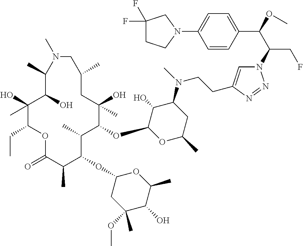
C1(O)(C)C(CC)OC(=O)C(C)C(OC2CC(OC)(C)C(O)C(C)O2)C(C)C(OC2OC(C)CC(N(C)CCC3=CN(C(C(OC)C4=CC=C(N5CCC(F)(F)C5)C=C4)CF)N=N3)C2O)C(O)(C)CC(C)CN(C)C(C)C1O
